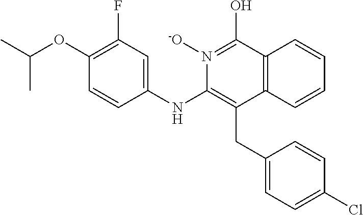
C1(NC2=C(CC3=CC=C(Cl)C=C3)C3=C(C(O)=N2[-O])C=CC=C3)=CC(F)=C(OC(C)C)C=C1
